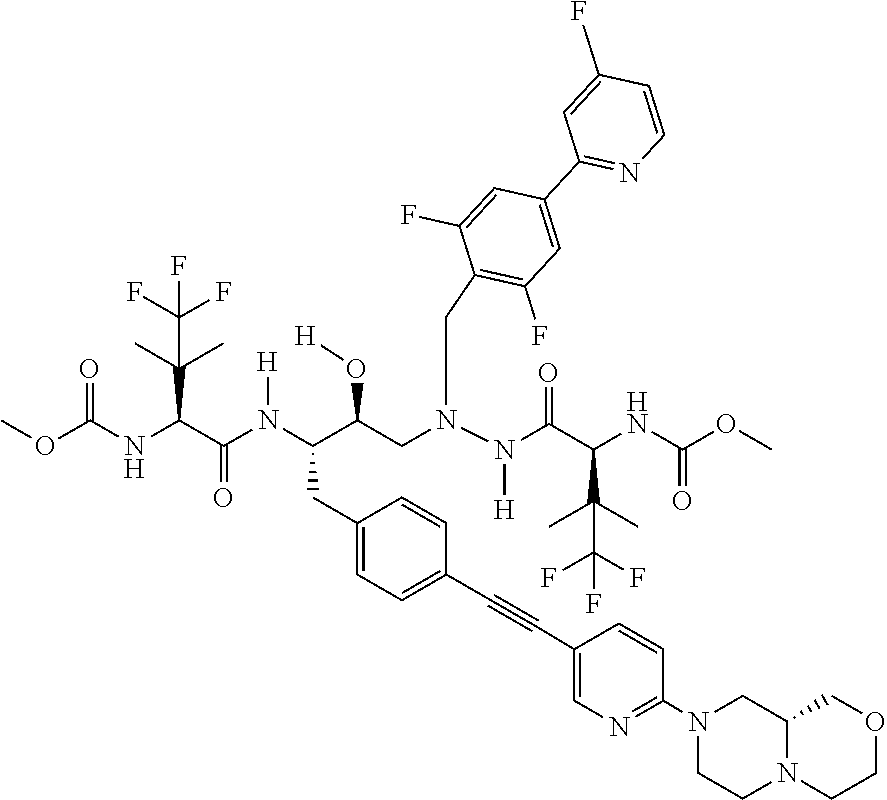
O(C(=O)NC(C(=O)N(C(C(CN(CC1=C(F)C=C(C2=NC=CC(F)=C2)C=C1F)N(C(C(C(C)(C)C(F)(F)F)NC(OC)=O)=O)[H])O[H])CC1=CC=C(C#CC2=CN=C(N3CCN4C(C3)COCC4)C=C2)C=C1)[H])C(C)(C)C(F)(F)F)C
